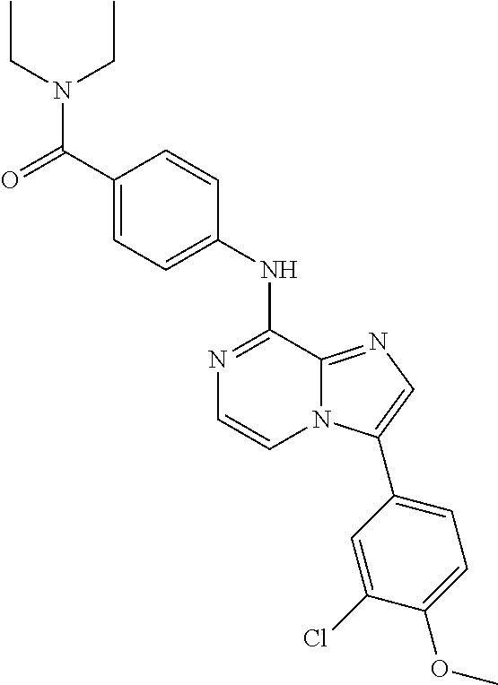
C1(C(=O)N(CC)CC)=CC=C(NC2=NC=CN3C2=NC=C3C2=CC=C(OC)C(Cl)=C2)C=C1
